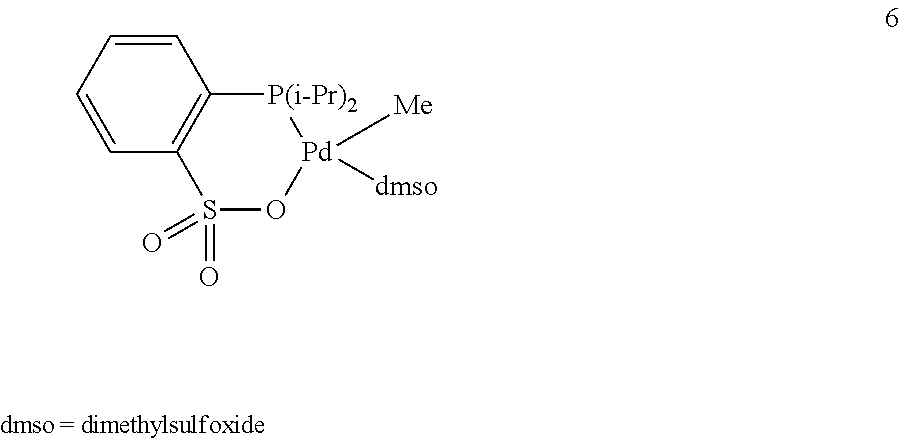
C1=CC=CC2=C1[P(i-Pr)2][Pd]([Me])([dmso])OS2(=O)=O
